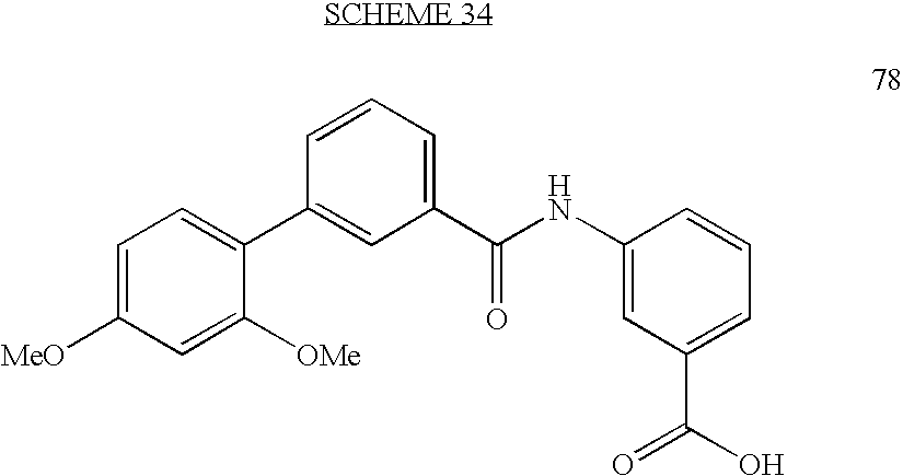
C1=C([MeO])C=C([OMe])C(C2=CC(C(NC3=CC(C(O)=O)=CC=C3)=O)=CC=C2)=C1
